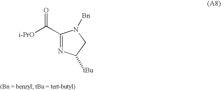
C1(C([i-PrO])=O)=NC([tBu])CN1[Bn]
